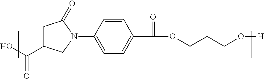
C1C(C(O)=O)CN(C2=CC=C(C(OCCCO[H])=O)C=C2)C1=O
